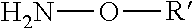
NO[R]
